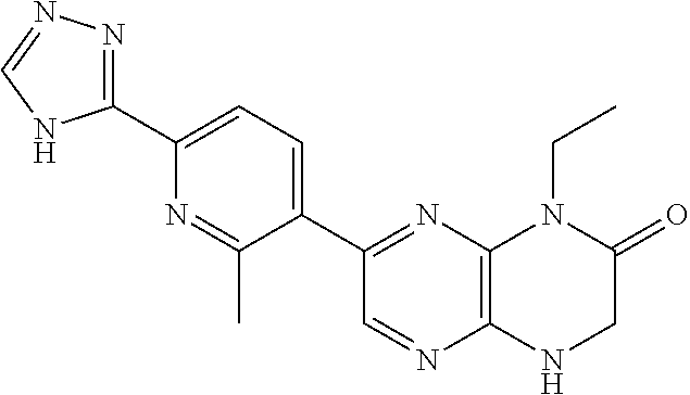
C1(C2=NC3=C(N=C2)NCC(=O)N3CC)=CC=C(C2=NN=CN2)N=C1C
